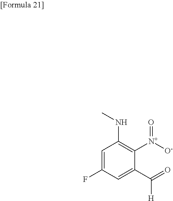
C1=C(F)C=C(C(=O)[H])C([N+]([O-])=O)=C1NC
